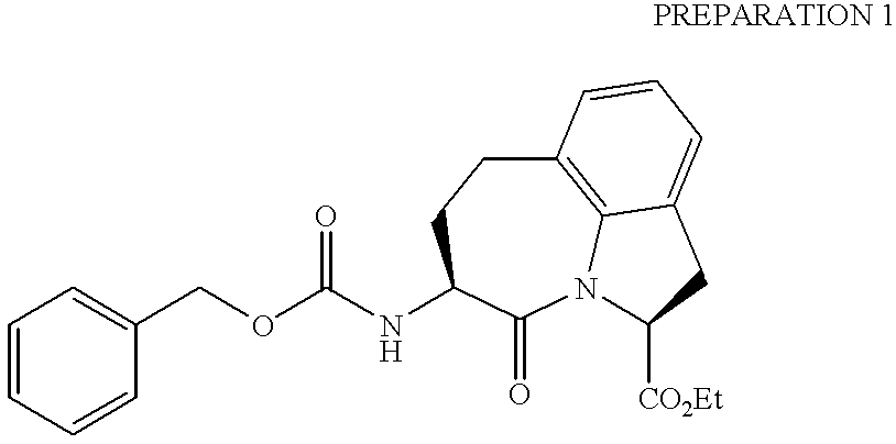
C1=CC=CC(COC(NC2CCC3=C4N(C2=O)C([CO2Et])CC4=CC=C3)=O)=C1
